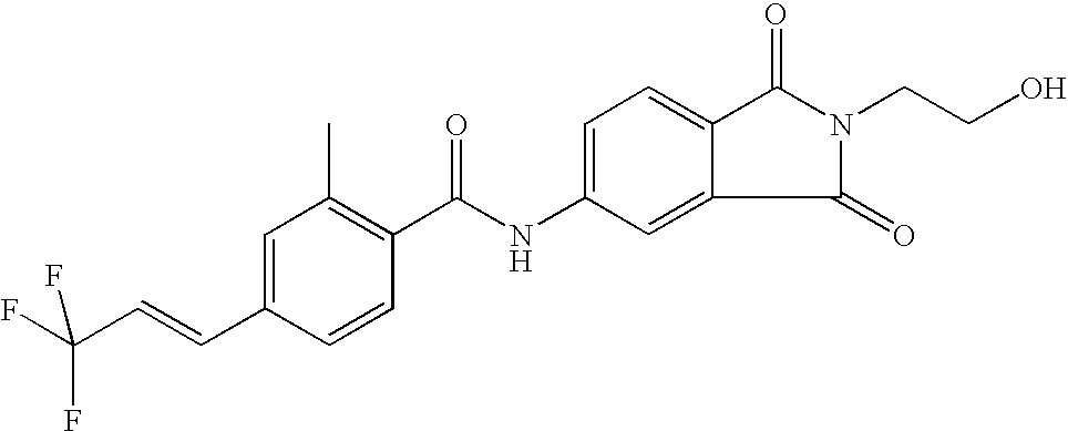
C1=C(C=CC(F)(F)F)C=CC(C(NC2=CC=C3C(=C2)C(=O)N(CCO)C3=O)=O)=C1C
